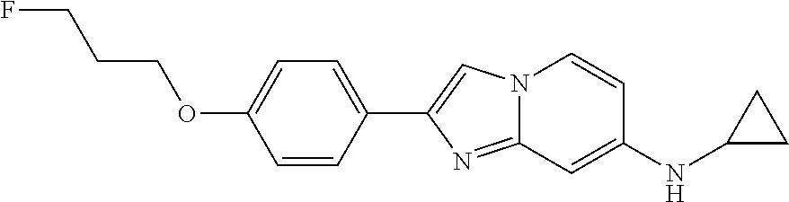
C1=CN2C(=NC(C3=CC=C(OCCCF)C=C3)=C2)C=C1NC1CC1
